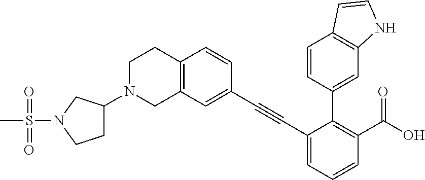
C1(C#CC2=CC3=C(C=C2)CCN(C2CCN(S(=O)(=O)C)C2)C3)=CC=CC(C(O)=O)=C1C1=CC2=C(C=C1)C=CN2
